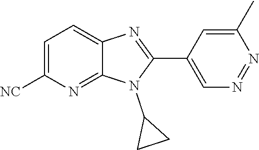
C1=C([NC])N=C2C(=C1)N=C(C1=CN=NC(C)=C1)N2C1CC1
